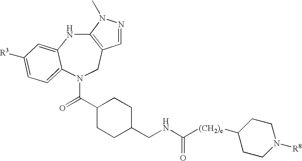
N1C2=CC([R3])=CC=C2N(C(C2CCC(CNC([(CH2)e]C3CCN([R8])CC3)=O)CC2)=O)CC2=C1N(C)N=C2
